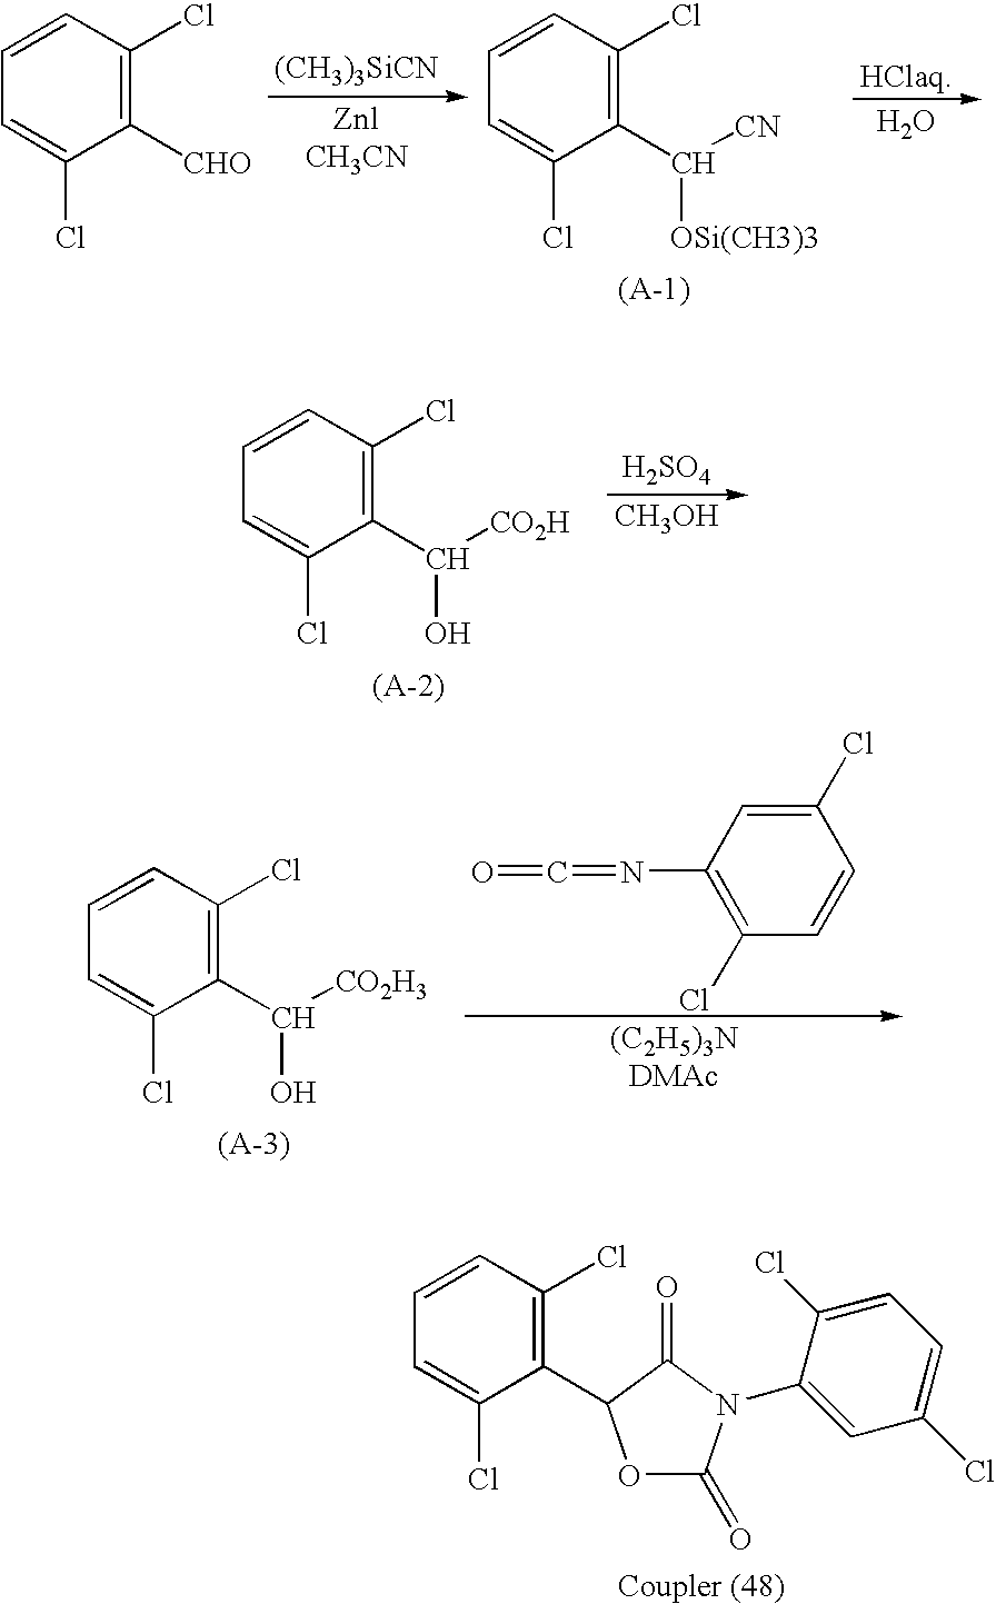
C1([CHO])=C(Cl)C=CC=C1Cl.C1(C([CN])[OSi(CH3)3])=C(Cl)C=CC=C1Cl.[(CH3)3SiCN].O.C1(C([CO2H])O)=C(Cl)C=CC=C1Cl.[CH3OH].[H2SO4].C1(C([CO2H3])O)=C(Cl)C=CC=C1Cl.C1=CC(Cl)=CC(N=C=O)=C1Cl.C1(C2OC(=O)N(C3=CC(Cl)=CC=C3Cl)C2=O)=C(Cl)C=CC=C1Cl
